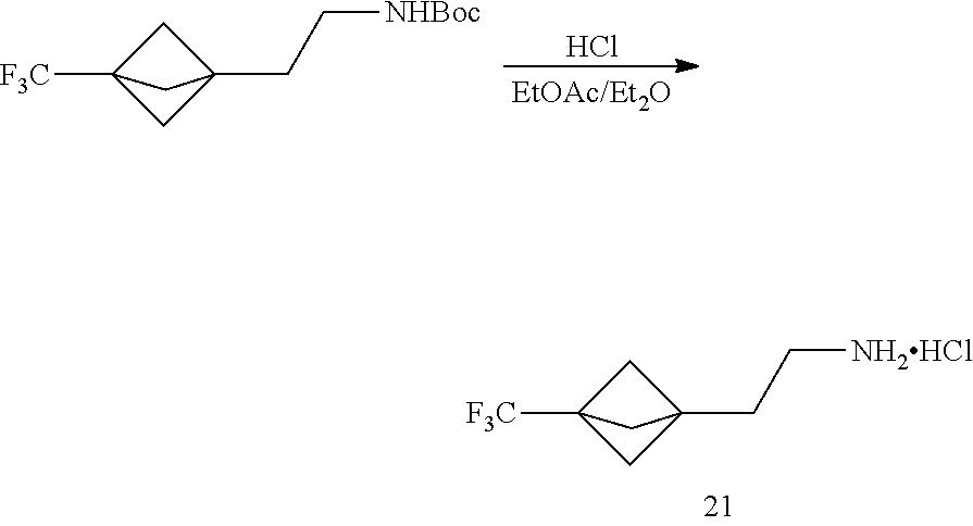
C1C2([F3C])CC1(CC[NH2HCl])C2.C1C2([F3C])CC1(CC[NHBoc])C2.Cl
